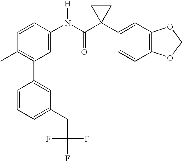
C1=CC(N(C(C2(C3=CC4=C(C=C3)OCO4)CC2)=O)[H])=CC(C2=CC(CC(F)(F)F)=CC=C2)=C1C
